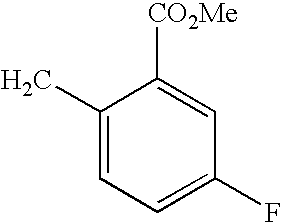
C1(C)=CC=C(F)C=C1[CO2Me]
